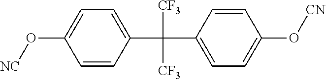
[NC]OC1=CC=C(C([CF3])([CF3])C2=CC=C(O[CN])C=C2)C=C1
